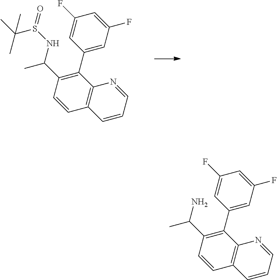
C12=C(C(C3=CC(F)=CC(F)=C3)=C(C(NS(=O)C(C)(C)C)C)C=C1)N=CC=C2.C12=C(C(C3=CC(F)=CC(F)=C3)=C(C(N)C)C=C1)N=CC=C2
